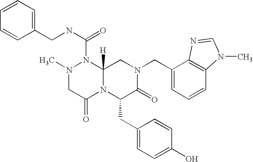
C1=CC(CNC(=O)N2N(C)CC(=O)N3C2([H])CN(CC2=CC=CC4=C2N=CN4C)C(=O)C3CC2=CC=C(O)C=C2)=CC=C1
